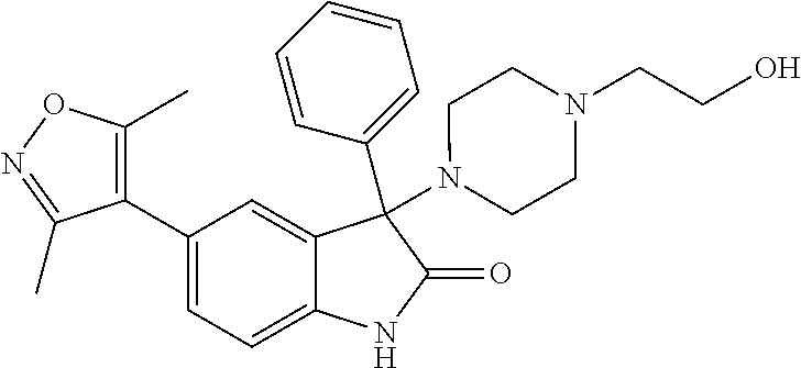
C1=C(C2=C(C)ON=C2C)C=C2C(=C1)NC(=O)C2(C1=CC=CC=C1)N1CCN(CCO)CC1
